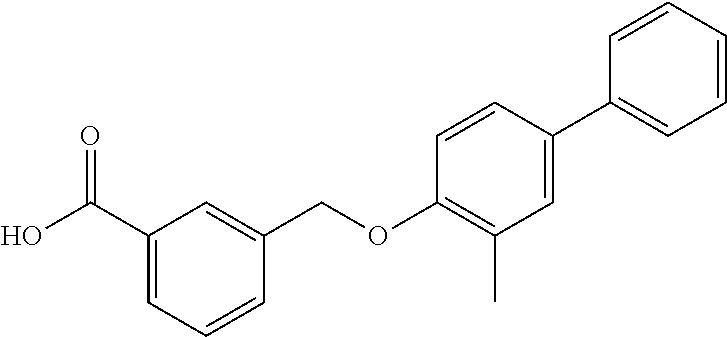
C1(C(O)=O)=CC=CC(COC2=C(C)C=C(C3=CC=CC=C3)C=C2)=C1
